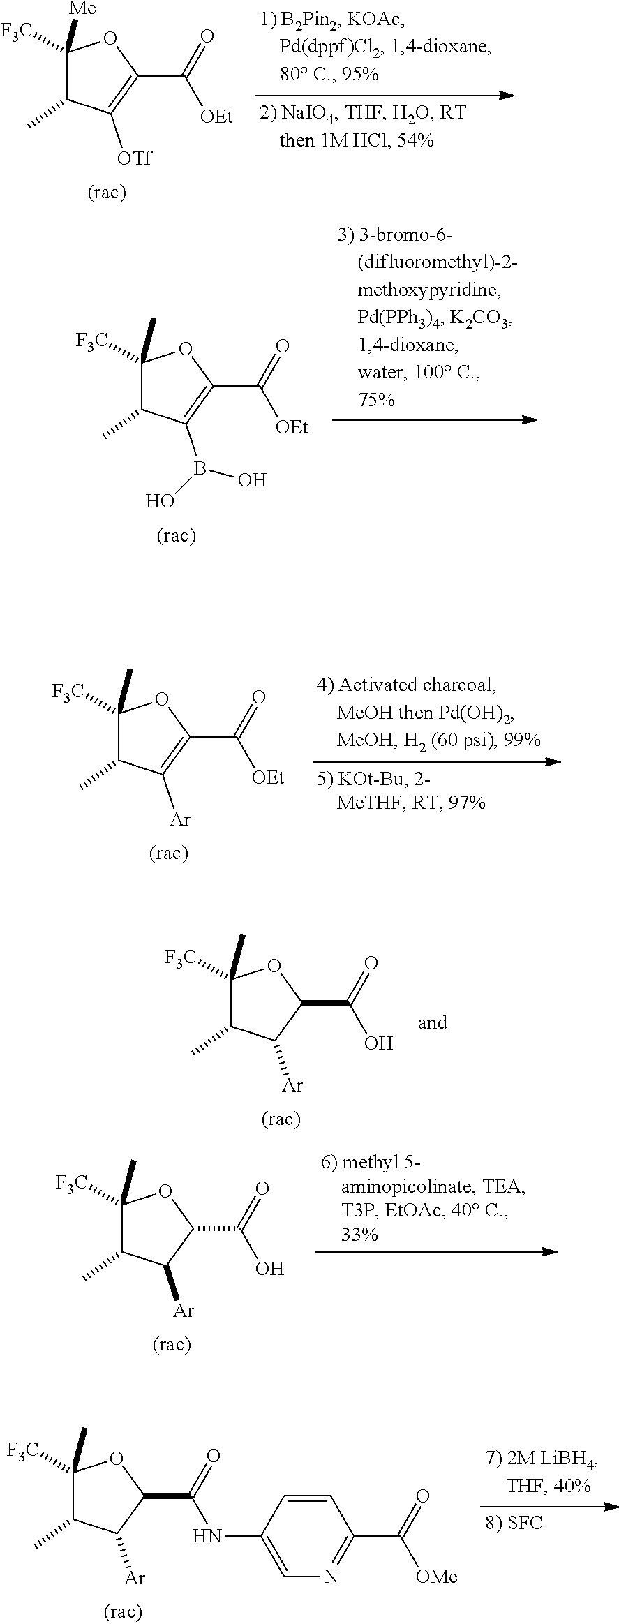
C1(C)([F3C])C(C)C(B(O)O)=C(C(=O)[OEt])O1.C1([Me])([F3C])C(C)C([OTf])=C(C(=O)[OEt])O1.C1(C)([F3C])C(C)C([Ar])=C(C(=O)[OEt])O1.C1(C)([F3C])C(C)C([Ar])C(C(=O)O)O1.C1(C)([F3C])C(C)C([Ar])C(C(=O)O)O1.C1(C)([F3C])C(C)C([Ar])C(C(=O)NC2=CN=C(C(=O)[OMe])C=C2)O1
